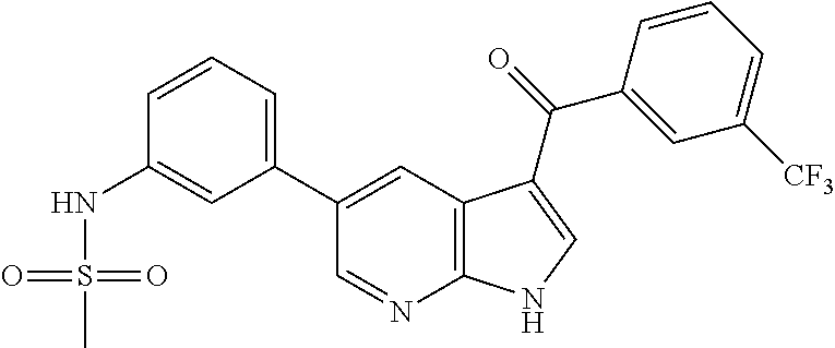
C1(C2=CC3=C(N=C2)NC=C3C(C2=CC([CF3])=CC=C2)=O)=CC=CC(NS(C)(=O)=O)=C1
